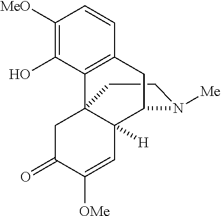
C1CN([Me])C2C3([H])C1(C1=C(C=CC([MeO])=C1O)C2)CC(=O)C([OMe])=C3
